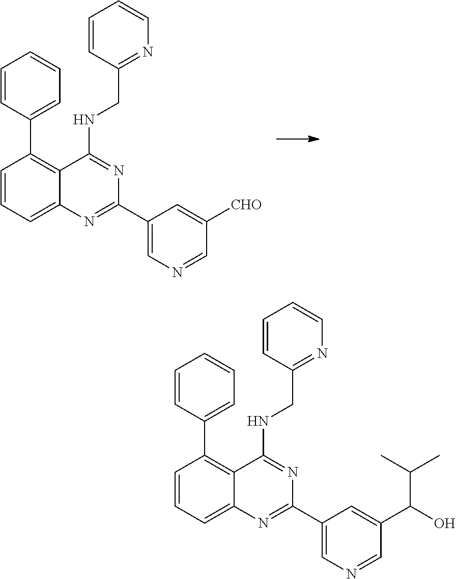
C1=CC(C2=C3C(=CC=C2)N=C(C2=CN=CC([CHO])=C2)N=C3NCC2=NC=CC=C2)=CC=C1.C1=CC(C2=C3C(=CC=C2)N=C(C2=CN=CC(C(O)C(C)C)=C2)N=C3NCC2=NC=CC=C2)=CC=C1
